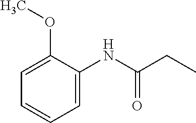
C1=C(NC(CC)=O)C(OC)=CC=C1
